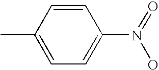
C1(C)=CC=C(N(O)=O)C=C1
